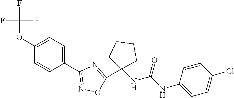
C1(OC(F)(F)F)=CC=C(C2=NOC(C3(NC(NC4=CC=C(Cl)C=C4)=O)CCCC3)=N2)C=C1
